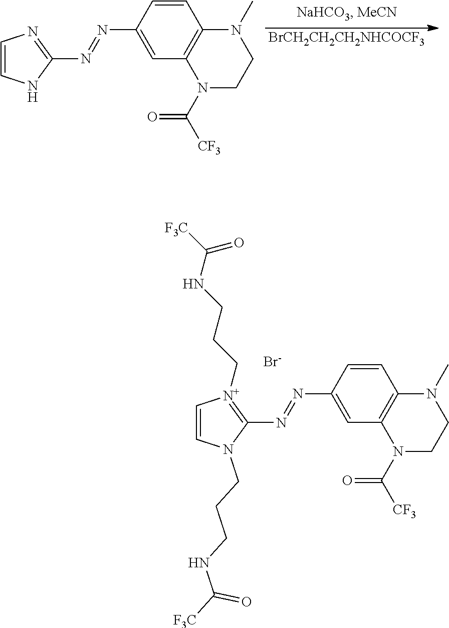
C1=CNC(N=NC2=CC3=C(C=C2)N(C)CCN3C(=O)[CF3])=N1.[BrCH2CH2CH2NHCOCF3].C1=CN(CCCNC([F3C])=O)C(N=NC2=CC3=C(C=C2)N(C)CCN3C(=O)[CF3])=[N+]1CCCNC([F3C])=O.[Br-]
